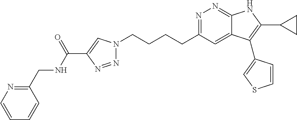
N1=C(CCCCN2N=NC(C(NCC3=NC=CC=C3)=O)=C2)C=C2C(=N1)NC(C1CC1)=C2C1=CSC=C1
